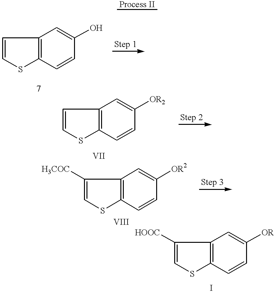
C1=CC2=C(C=C1O)C=CS2.C1=CC2=C(C=C1[OR2])C=CS2.C1=CC2=C(C=C1[OR2])C([H3COC])=CS2.C1=CC2=C(C=C1[OR])C([HOOC])=CS2
